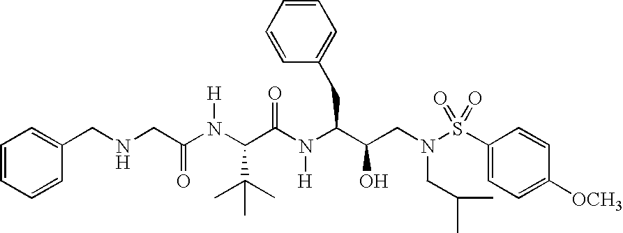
C(NCC(=O)N([H])C(C(=O)N([H])C(CC1=CC=CC=C1)C(O)CN(CC(C)C)S(C1=CC=C([OCH3])C=C1)(=O)=O)C(C)(C)C)C1=CC=CC=C1
